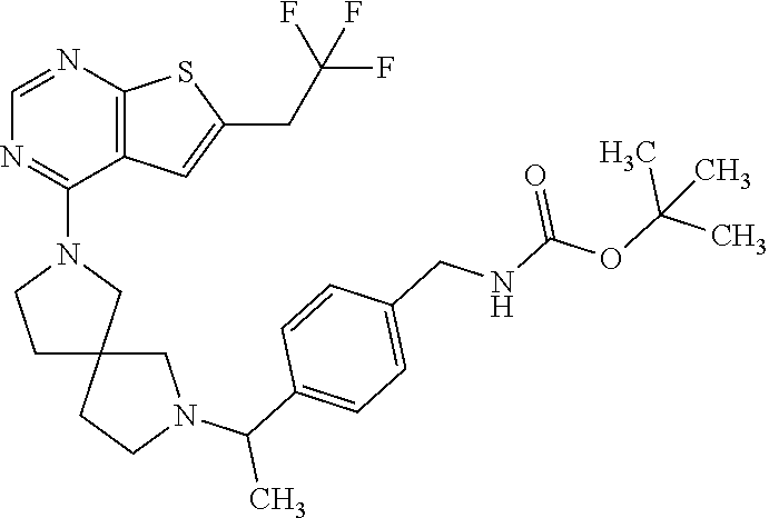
C1=NC2=C(C(N3CCC4(C3)CCN(C(C)C3=CC=C(CNC(OC(C)(C)C)=O)C=C3)C4)=N1)C=C(CC(F)(F)F)S2
